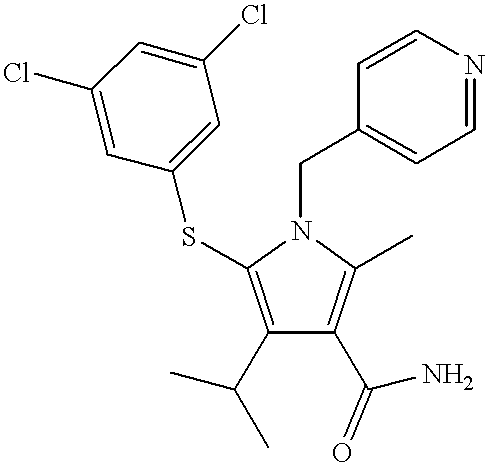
C1(C(C)C)=C(SC2=CC(Cl)=CC(Cl)=C2)N(CC2=CC=NC=C2)C(C)=C1C(N)=O
